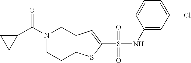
C1(NS(C2=CC3=C(S2)CCN(C(C2CC2)=O)C3)(=O)=O)=CC(Cl)=CC=C1
